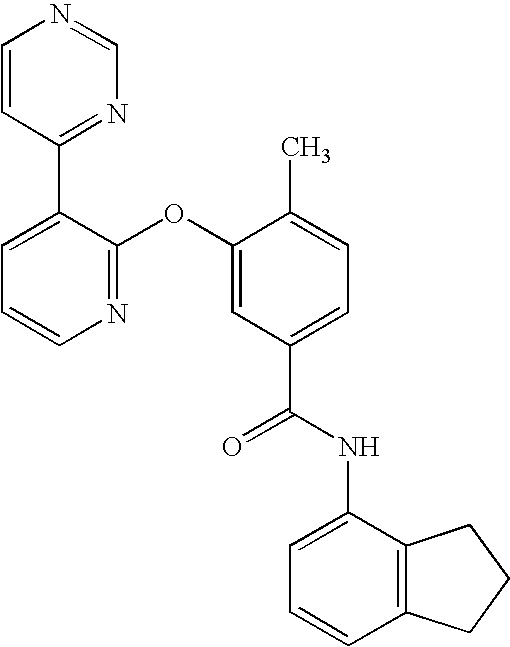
N1=C(OC2=CC(C(NC3=CC=CC4=C3CCC4)=O)=CC=C2C)C(C2=NC=NC=C2)=CC=C1
